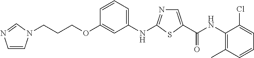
C1(OCCCN2C=CN=C2)=CC(NC2=NC=C(C(NC3=C(C)C=CC=C3Cl)=O)S2)=CC=C1
